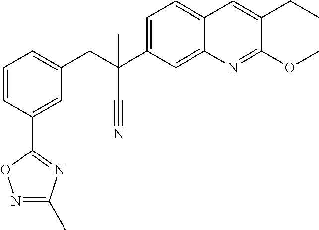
C1=CC(C2=NC(C)=NO2)=CC(CC(C)(C2=CC=C3C(=C2)N=C(OC)C(CC)=C3)C#N)=C1
